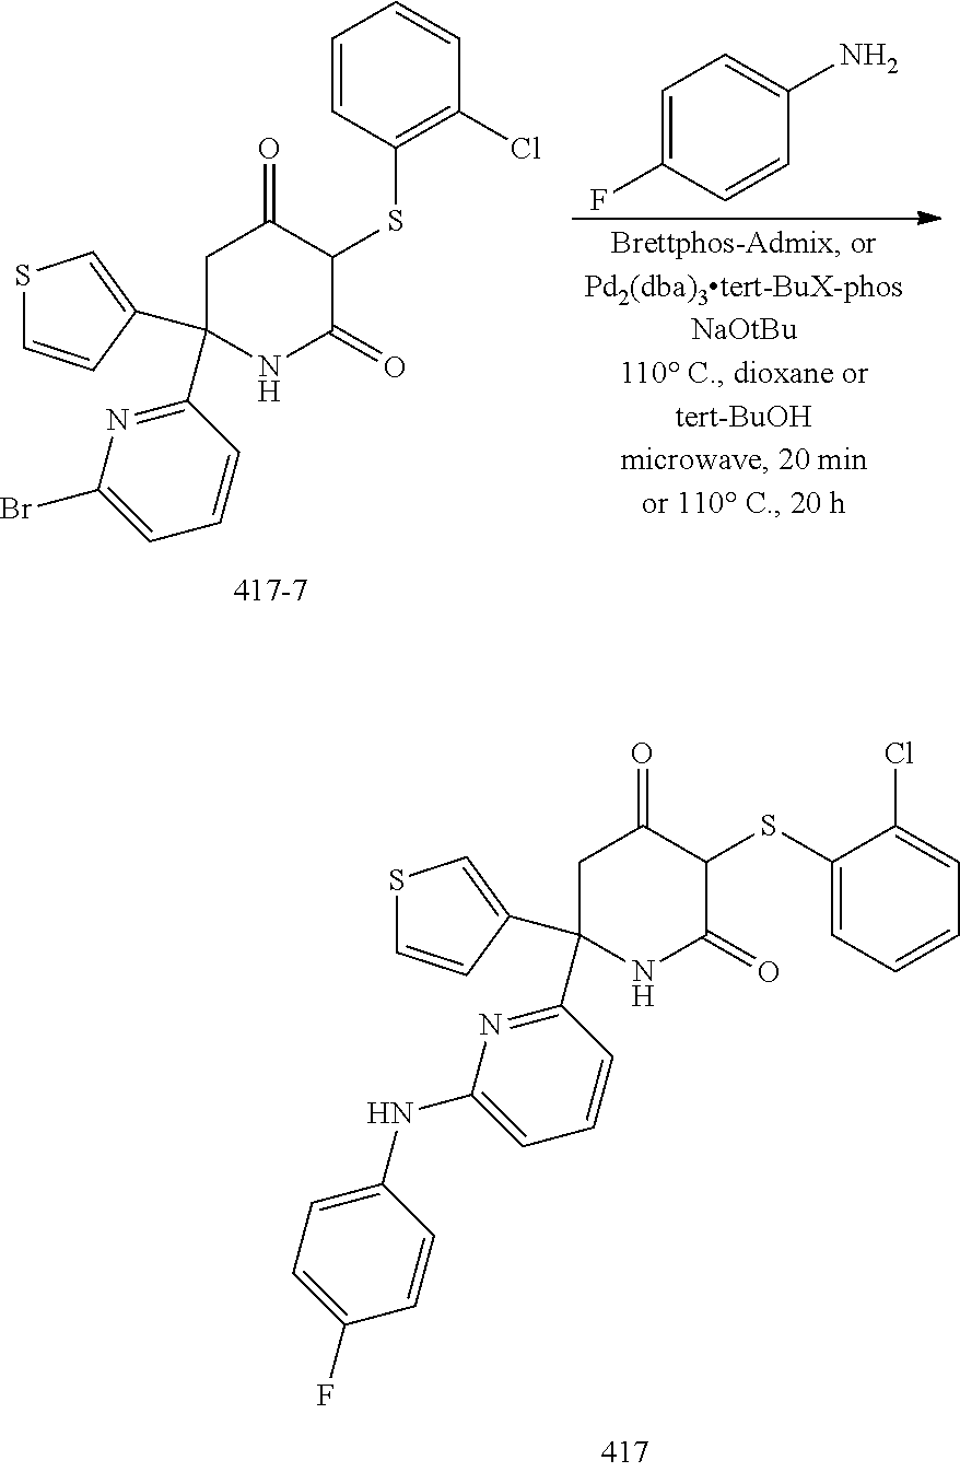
C1C(C2=NC(NC3=CC=C(F)C=C3)=CC=C2)(C2=CSC=C2)NC(=O)C(SC2=CC=CC=C2Cl)C1=O.C1C(C2=NC(Br)=CC=C2)(C2=CSC=C2)NC(=O)C(SC2=C(Cl)C=CC=C2)C1=O.C1=C(F)C=CC(N)=C1
